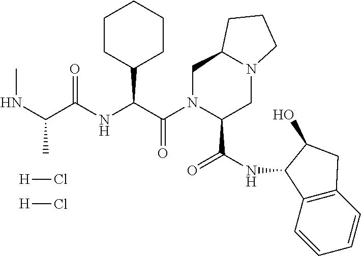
[H]Cl.[H]Cl.C1N(C(C(NC(C(NC)C)=O)C2CCCCC2)=O)C(C(NC2C3=C(C=CC=C3)CC2O)=O)CN2C1CCC2
